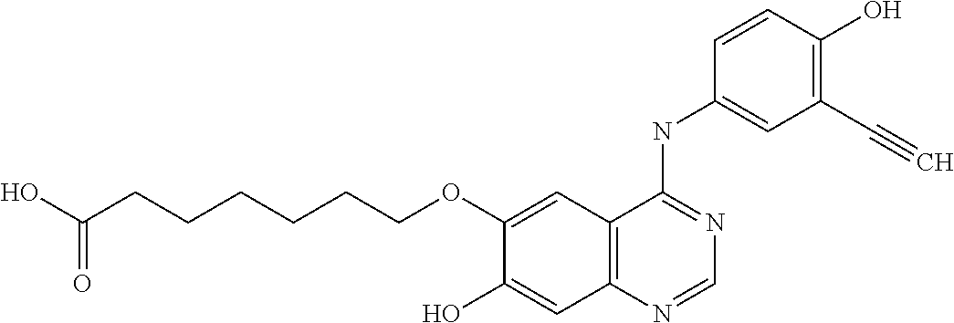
C1(OCCCCCCC(O)=O)=CC2=C(C=C1O)N=CN=C2NC1=CC(C#C)=C(O)C=C1
